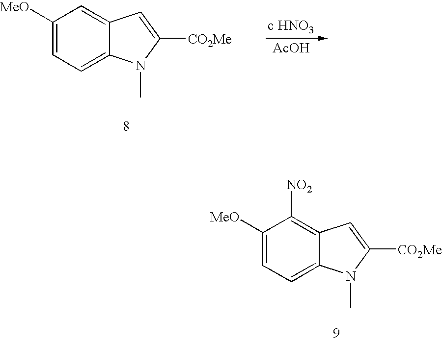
C1([NO2])=C2C(=CC=C1[MeO])N(C)C([CO2Me])=C2.C1=C2C(=CC=C1[MeO])N(C)C([CO2Me])=C2.[AcOH]
